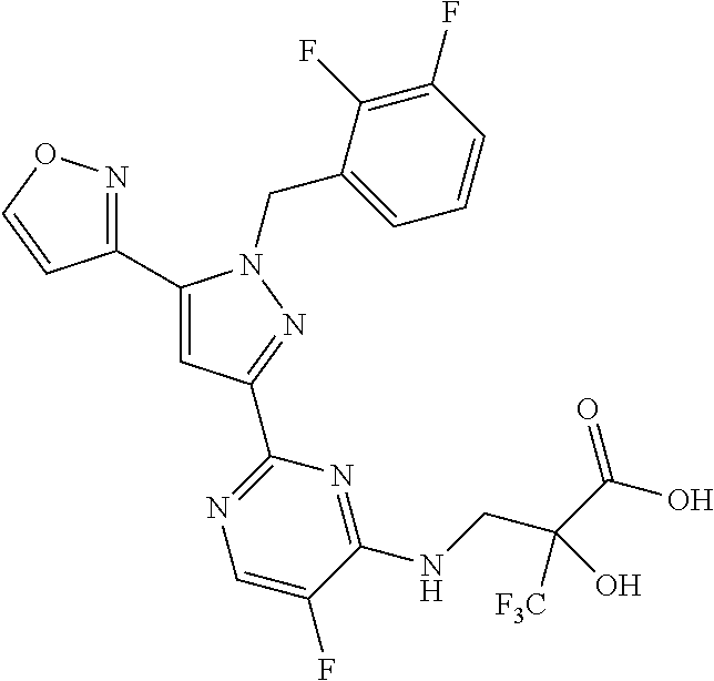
C1(C2=NOC=C2)=CC(C2=NC=C(F)C(NCC(C(=O)O)([F3C])O)=N2)=NN1CC1=CC=CC(F)=C1F
